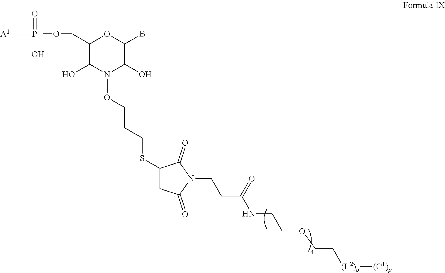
C1(COP([A1])(O)=O)C(O)N(OCCCSC2CC(=O)N(CCC(NCCOCC[(L2)o][(C1)p])=O)C2=O)C(O)C(B)O1
